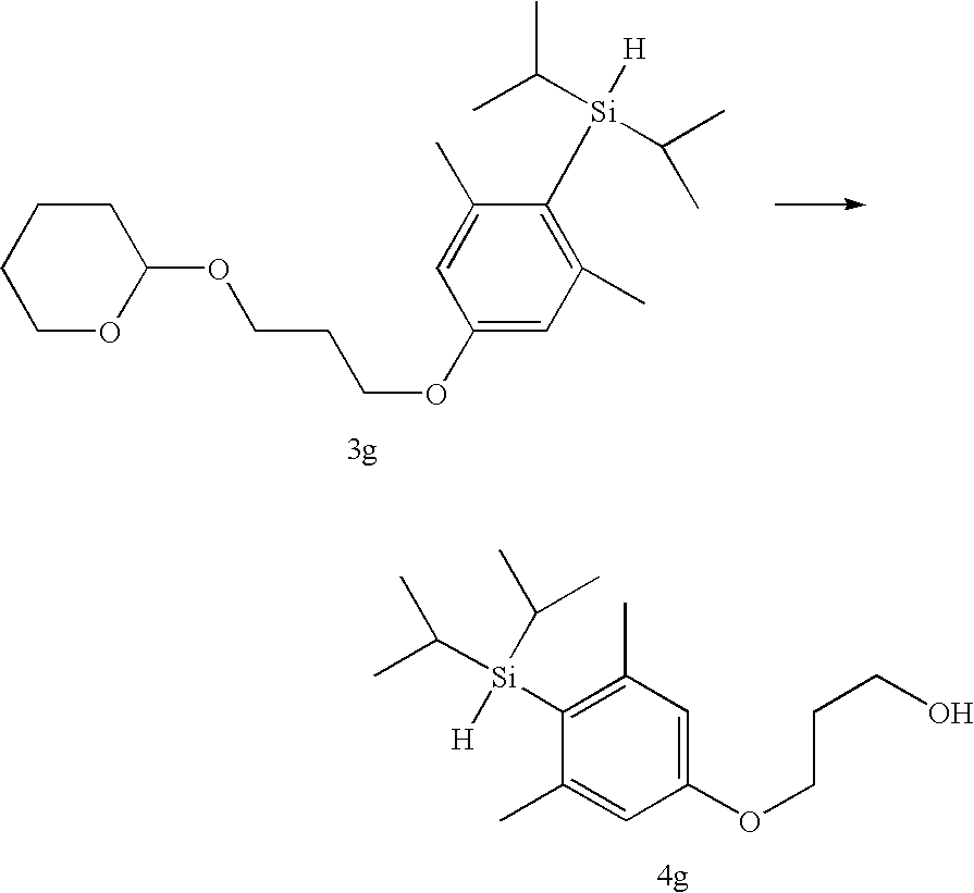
C1(OCCCOC2=CC(C)=C([Si](C(C)C)(C(C)C)[H])C(C)=C2)CCCCO1.C1([Si](C(C)C)([H])C(C)C)=C(C)C=C(OCCCO)C=C1C
